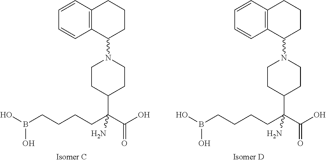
C1CC(C(C(=O)O)(CCCCB(O)O)N)CCN1C1CCCC2=C1C=CC=C2.C1CC(C(C(=O)O)(CCCCB(O)O)N)CCN1C1CCCC2=C1C=CC=C2
